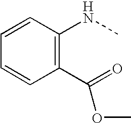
C1=CC(NC)=C(C(=O)OC)C=C1
